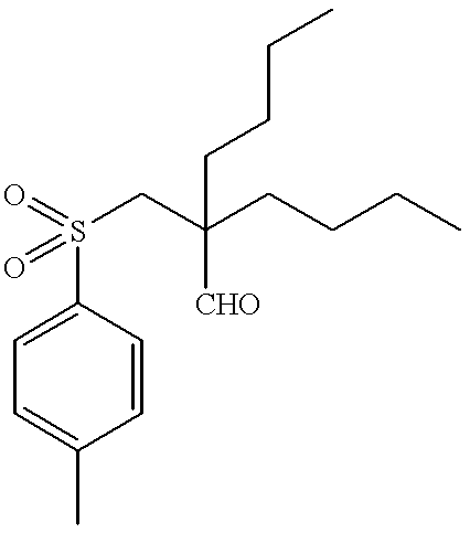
C1=C(C)C=CC(S(CC(CCCC)([CHO])CCCC)(=O)=O)=C1
